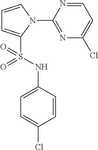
C1=CN(C2=NC(Cl)=CC=N2)C(S(NC2=CC=C(Cl)C=C2)(=O)=O)=C1
